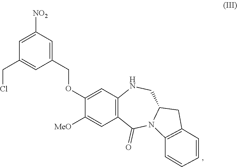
C1=C([NO2])C=C(COC2=CC3=C(C=C2[MeO])C(=O)N2C(CN3)CC3=C2C=CC=C3)C=C1CCl
